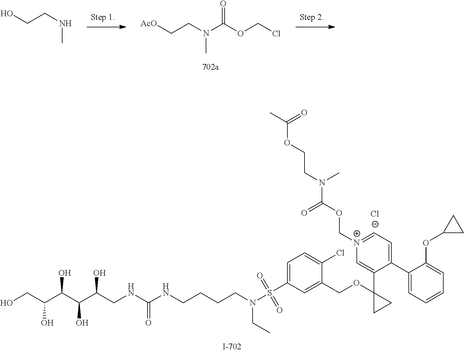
C1(OCC2=CC(S(N(CCCCNC(NCC(C(C(C(CO)O)O)O)O)=O)CC)(=O)=O)=CC=C2Cl)(C2=C[N+](COC(=O)N(CCOC(C)=O)C)=CC=C2C2=CC=CC=C2OC2CC2)CC1.[Cl-].[AcO]CCN(C(OCCl)=O)C.OCCNC
